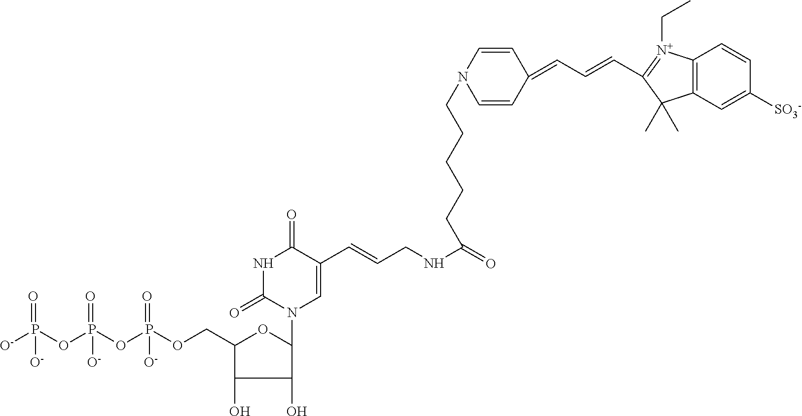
[O-]P(OP(OP(OCC1C(O)C(O)C(N2C=C(C=CCNC(=O)CCCCCN3C=CC(=CC=CC4=[N+](CC)C5=C(C4(C)C)C=C([SO3-])C=C5)C=C3)C(=O)NC2=O)O1)(=O)[O-])(=O)[O-])(=O)[O-]
